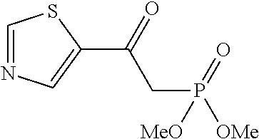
C1(C(=O)CP([OMe])(=O)[MeO])=CN=CS1
